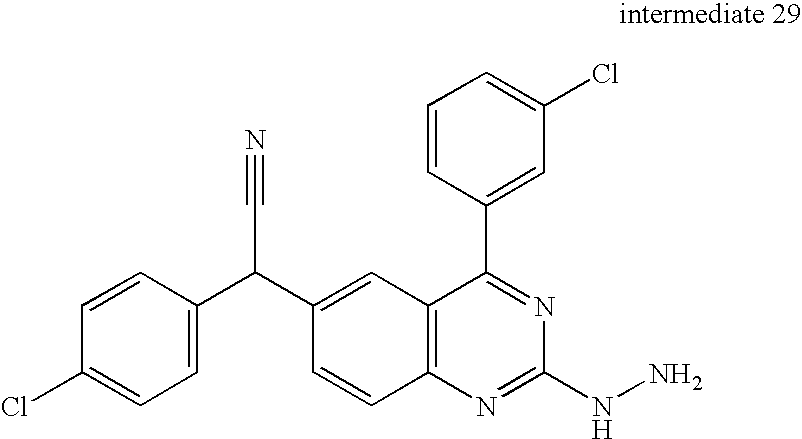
C1=CC(C(C2=CC3=C(C=C2)N=C(NN)N=C3C2=CC(Cl)=CC=C2)C#N)=CC=C1Cl
